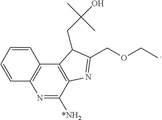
C1=CC2=C(C=C1)C1=C(C([*NH2])=N2)N=C(COCC)C1CC(O)(C)C
